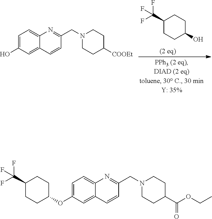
C12=CC(O)=CC=C1N=C(CN1CCC([COOEt])CC1)C=C2.OC1CCC(C(F)(F)F)CC1.C12=CC(OC3CCC(C(F)(F)F)CC3)=CC=C1N=C(CN1CCC(C(OCC)=O)CC1)C=C2
